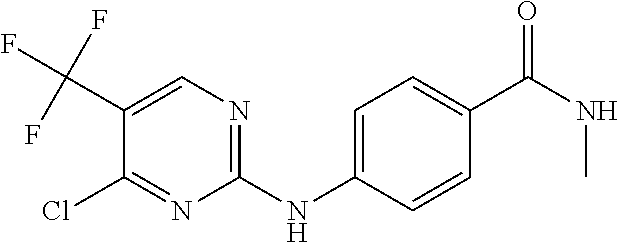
C1=C(NC2=NC=C(C(F)(F)F)C(Cl)=N2)C=CC(C(NC)=O)=C1
